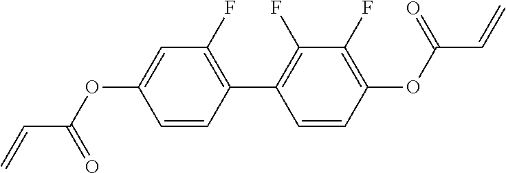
C1=CC(C2=C(F)C(F)=C(OC(=O)C=C)C=C2)=C(F)C=C1OC(C=C)=O
